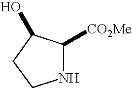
N1C([CO2Me])C(O)CC1
